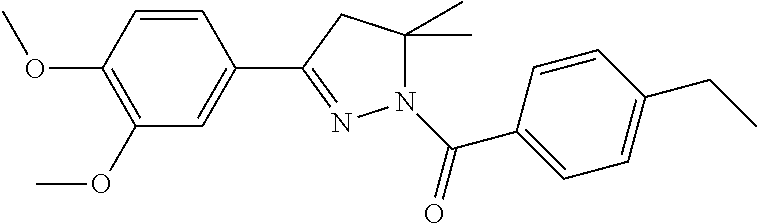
C1=CC(OC)=C(OC)C=C1C1=NN(C(C2=CC=C(CC)C=C2)=O)C(C)(C)C1
